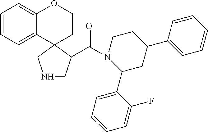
N1(C(=O)C2C3(CCOC4=CC=CC=C43)CNC2)C(C2=CC=CC=C2F)CC(C2=CC=CC=C2)CC1
